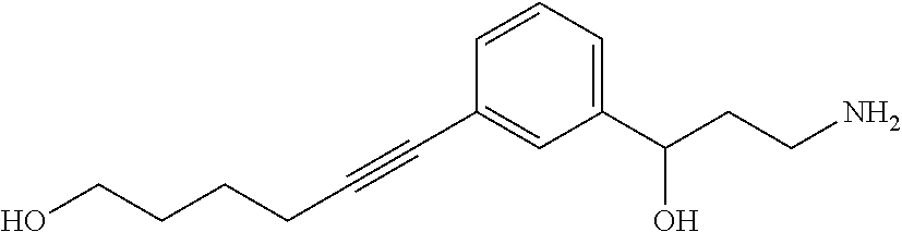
C(CCC#CC1=CC(C(CCN)O)=CC=C1)CO
